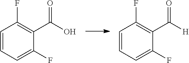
C1=CC=C(F)C(C(O)=O)=C1F.C1=CC=C(F)C(C([H])=O)=C1F
